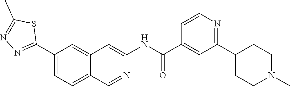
C1(C2=NN=C(C)S2)=CC=C2C(=C1)C=C(NC(=O)C1=CC(C3CCN(C)CC3)=NC=C1)N=C2
